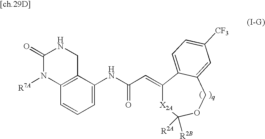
C1=C(NC(C=C2[X2A]C([R2A])([R2B])OCC3=CC([CF3])=CC=C23)=O)C2=C(C=C1)N([R7A])C(=O)NC2
